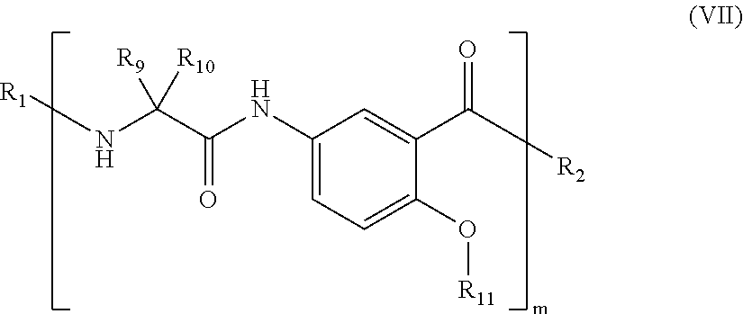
C1(NC(C(N[R1])([R9])[R10])=O)=CC=C(O[R11])C(C(=O)[R2])=C1
